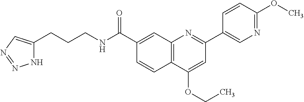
C1(C(NCCCC2=CN=NN2)=O)=CC2=C(C=C1)C(OCC)=CC(C1=CN=C(OC)C=C1)=N2
